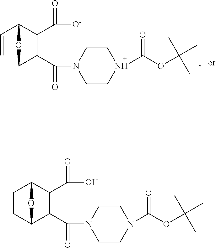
C(=C)C1C(C([O-])=O)C(C(N2CCN(C(OC(C)(C)C)=O)CC2)=O)CO1.C1=CC2C(C(N3CCN(C(OC(C)(C)C)=O)CC3)=O)C(C(O)=O)C1O2
